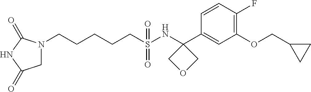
C1=CC(F)=C(OCC2CC2)C=C1C1(NS(CCCCCN2CC(=O)NC2=O)(=O)=O)COC1
